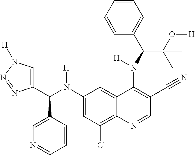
C1(N(C(C2=CN([H])N=N2)C2=CN=CC=C2)[H])=CC(Cl)=C2C(=C1)C(N([H])C(C1=CC=CC=C1)C(C)(O[H])C)=C(C#N)C=N2
